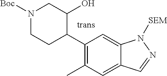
C1(C2C(O)CN([Boc])CC2)=C(C)C=C2C(=C1)N([SEM])N=C2
